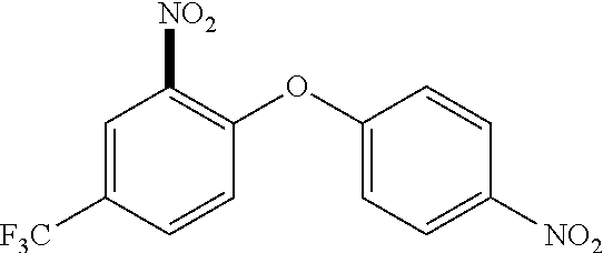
C1=C([F3C])C=CC(OC2=CC=C([NO2])C=C2)=C1[NO2]
